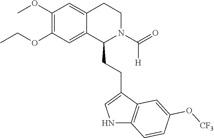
C1(OC)=C(OCC)C=C2C(=C1)CCN(C(=O)[H])C2CCC1=CNC2=C1C=C(O[CF3])C=C2
